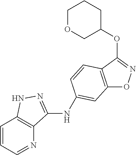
C12=C(C(OC3CCCOC3)=NO1)C=CC(NC1=NNC3=C1N=CC=C3)=C2
